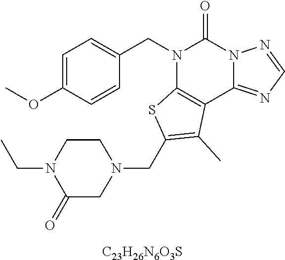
C1=C(OC)C=CC(CN2C3=C(C4=NC=NN4C2=O)C(C)=C(CN2CCN(CC)C(=O)C2)S3)=C1.[C23H26N6O3S]
